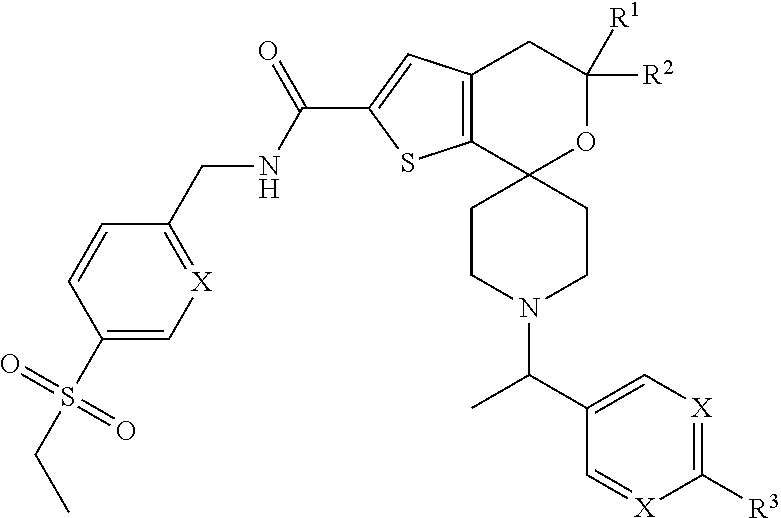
C1CN(C(C2=C[X]=C([R3])[X]=C2)C)CCC12OC([R2])([R1])CC1=C2SC(C(NCC2=[X]C=C(S(=O)(=O)CC)C=C2)=O)=C1
